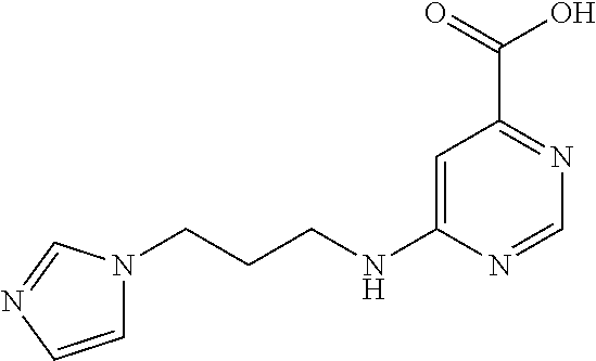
C1=C(NCCCN2C=CN=C2)N=CN=C1C(=O)O
